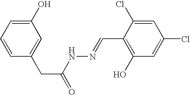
C1(O)=CC=CC(CC(=O)NN=CC2=C(O)C=C(Cl)C=C2Cl)=C1
